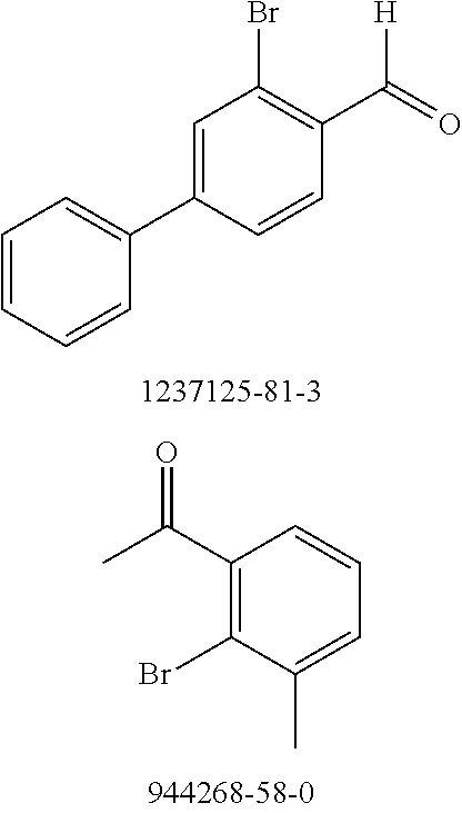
C1=CC=CC(C2=CC(Br)=C(C([H])=O)C=C2)=C1.C1(C(C)=O)=C(Br)C(C)=CC=C1
